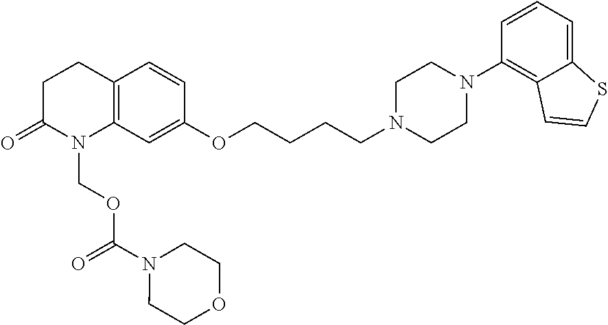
C1C(=O)N(COC(N2CCOCC2)=O)C2=C(C1)C=CC(OCCCCN1CCN(C3=C4C(=CC=C3)SC=C4)CC1)=C2
